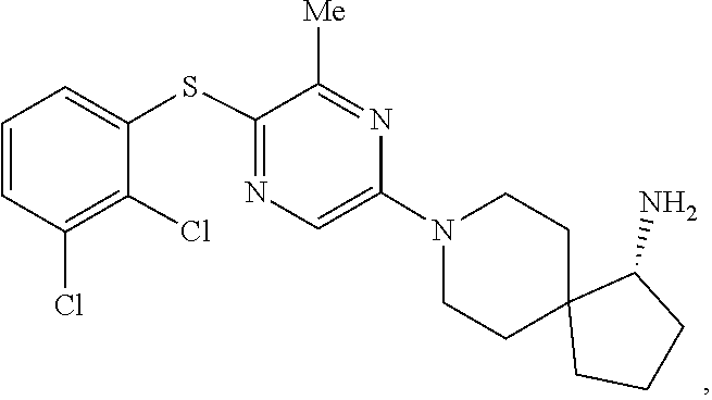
C1C2(CCCC2N)CCN(C2=CN=C(SC3=CC=CC(Cl)=C3Cl)C([Me])=N2)C1
